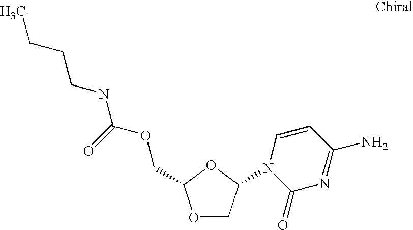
O1CC(N2C(=O)N=C(N)C=C2)OC1COC(NCCCC)=O
